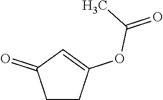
C1CC(OC(C)=O)=CC1=O
